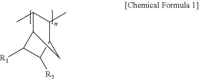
CC1C(C)C2C([R2])C([R1])C1C2
